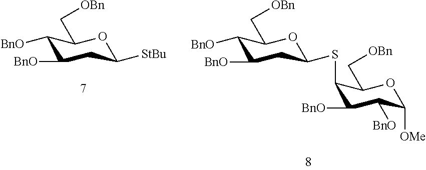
C1([BnO])CC([StBu])OC(C[OBn])C1[BnO].C1([BnO])CC(SC2C([BnO])C([BnO])C([OMe])OC2C[OBn])OC(C[OBn])C1[BnO]
